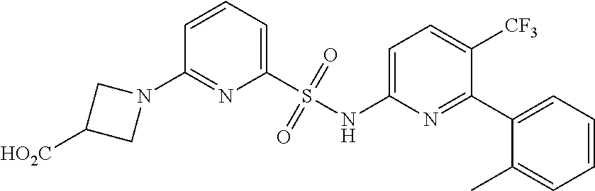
C1=CC=C(S(NC2=CC=C([CF3])C(C3=CC=CC=C3C)=N2)(=O)=O)N=C1N1CC([HO2C])C1
